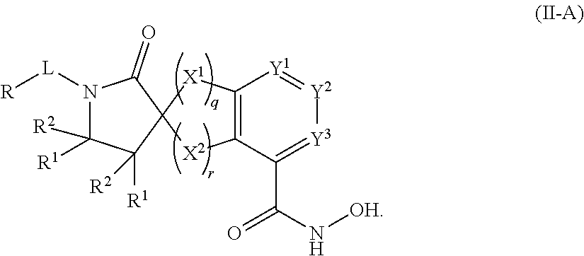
C12=C([Y1]=[Y2][Y3]=C1C(N[OH])=O)[X1]C1([X2]2)C(=O)N([L][R])C([R2])([R1])C1([R1])[R2]
